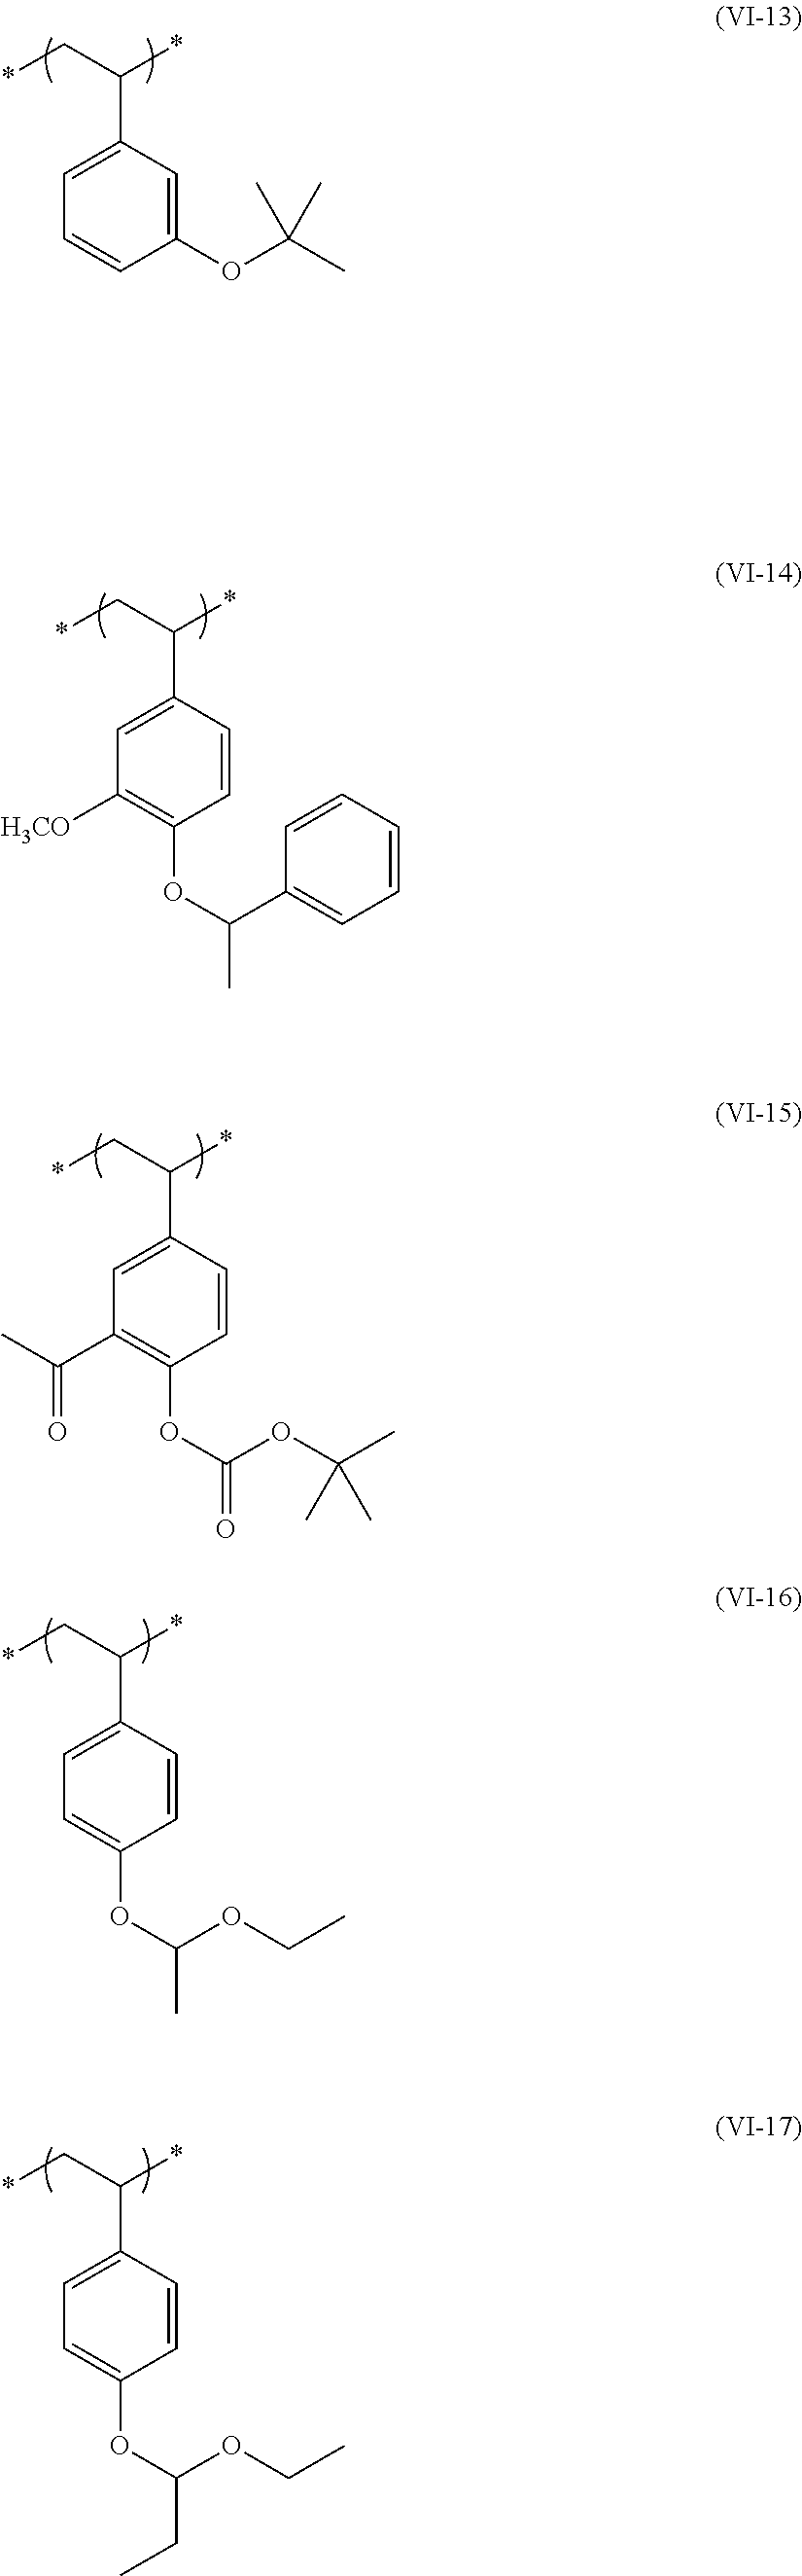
C1(OC(C)(C)C)=CC(C(C*)*)=CC=C1.C1=CC(C(C*)*)=CC([H3CO])=C1OC(C)C1=CC=CC=C1.C1=CC(C(C*)*)=CC(C(C)=O)=C1OC(=O)OC(C)(C)C.C1=CC(C(C*)*)=CC=C1OC(OCC)C.C1=CC(C(C*)*)=CC=C1OC(CC)OCC
